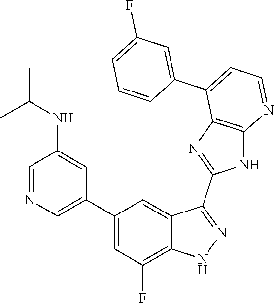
C1=NC=C(C2=CC(F)=C3C(=C2)C(C2=NC4=C(N2)N=CC=C4C2=CC(F)=CC=C2)=NN3)C=C1NC(C)C
